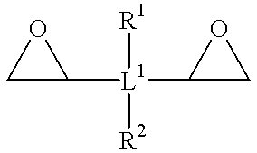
C1C([L1]([R1])(C2CO2)[R2])O1
